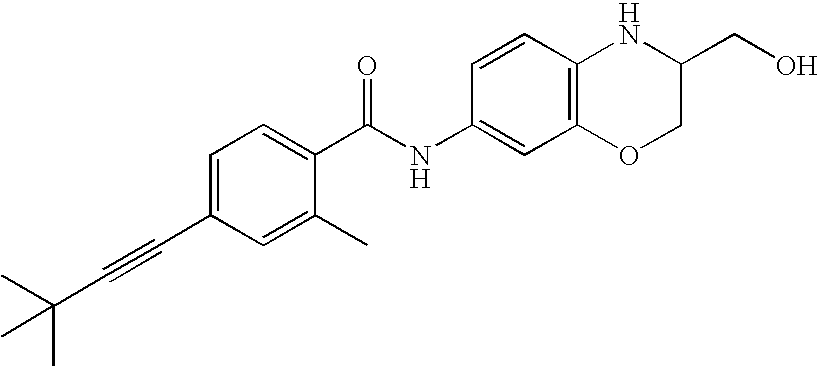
C1(C#CC(C)(C)C)=CC=C(C(NC2=CC3=C(C=C2)NC(CO)CO3)=O)C(C)=C1
